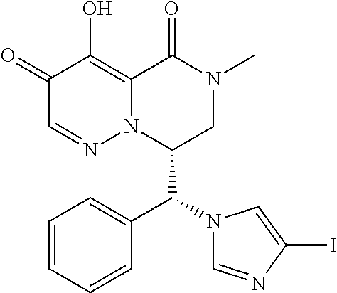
C1=CC=CC(C(N2C=NC(I)=C2)C2CN(C)C(=O)C3=C(O)C(=O)C=NN23)=C1
